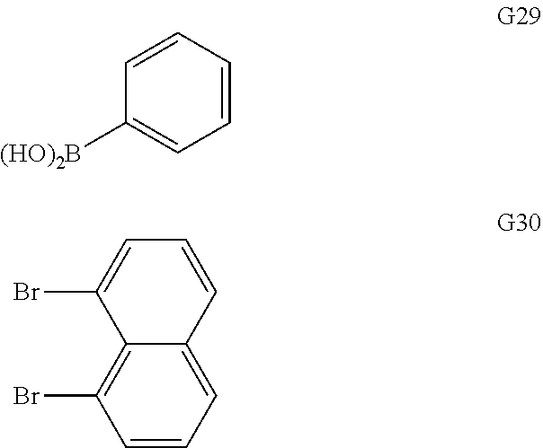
C1([(HO)2B])=CC=CC=C1.C1=CC=C2C(=C1Br)C(Br)=CC=C2
